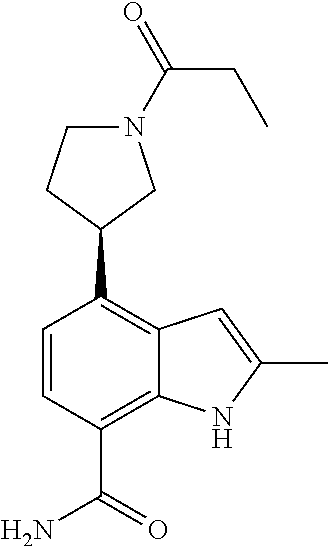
N1(C(=O)CC)CCC(C2=C3C(=C(C(=O)N)C=C2)NC(C)=C3)C1
